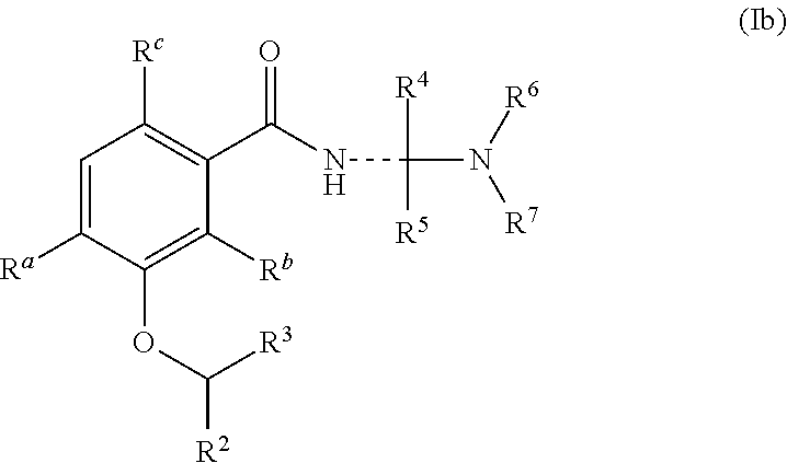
C1([Ra])=CC([Rc])=C(C(NC(N([R6])[R7])([R4])[R5])=O)C([Rb])=C1OC([R2])[R3]
